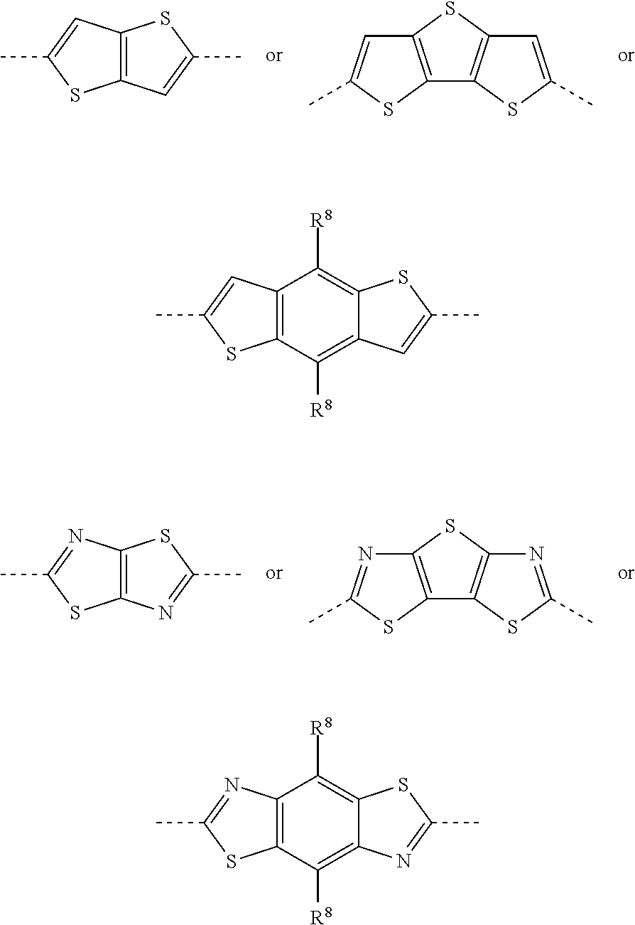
C12=C(C=C(C)S1)SC(C)=C2.C12=C(SC(C)=C1)C1=C(S2)C=C(C)S1.C12=C(N=C(C)S1)SC(C)=N2.C12=C(SC(C)=N1)C1=C(S2)N=C(C)S1.C12=C(C([R8])=C3C(=C1[R8])SC(C)=C3)SC(C)=C2.C12=C(C([R8])=C3C(=C1[R8])SC(C)=N3)SC(C)=N2
